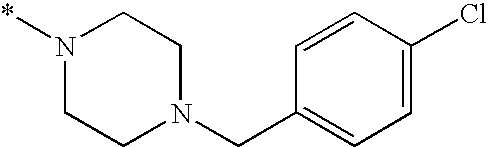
N1(*)CCN(CC2=CC=C(Cl)C=C2)CC1
